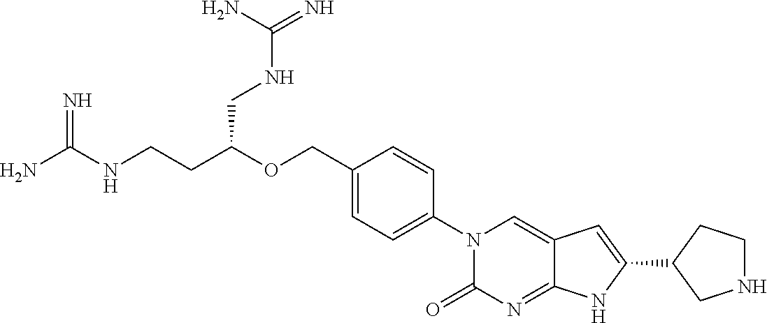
C(C1=CC=C(N2C(=O)N=C3C(=C2)C=C(C2CNCC2)N3)C=C1)OC(CCNC(N)=N)CNC(=N)N
